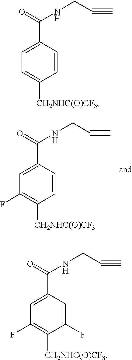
C1=C([CH2NHC(O)CF3])C=CC(C(NCC#C)=O)=C1.C1(F)=C([CH2NHC(O)CF3])C=CC(C(NCC#C)=O)=C1.C1(F)=C([CH2NHC(O)CF3])C(F)=CC(C(NCC#C)=O)=C1
